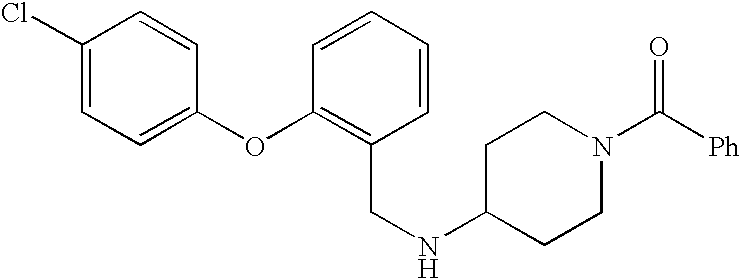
[Ph]C(N1CCC(NCC2=C(OC3=CC=C(Cl)C=C3)C=CC=C2)CC1)=O
